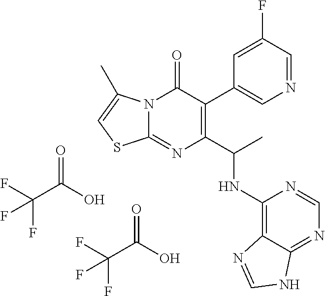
N12C(=NC(C(C)NC3=C4C(=NC=N3)NC=N4)=C(C3=CN=CC(F)=C3)C1=O)SC=C2C.O=C(O)C(F)(F)F.O=C(O)C(F)(F)F
